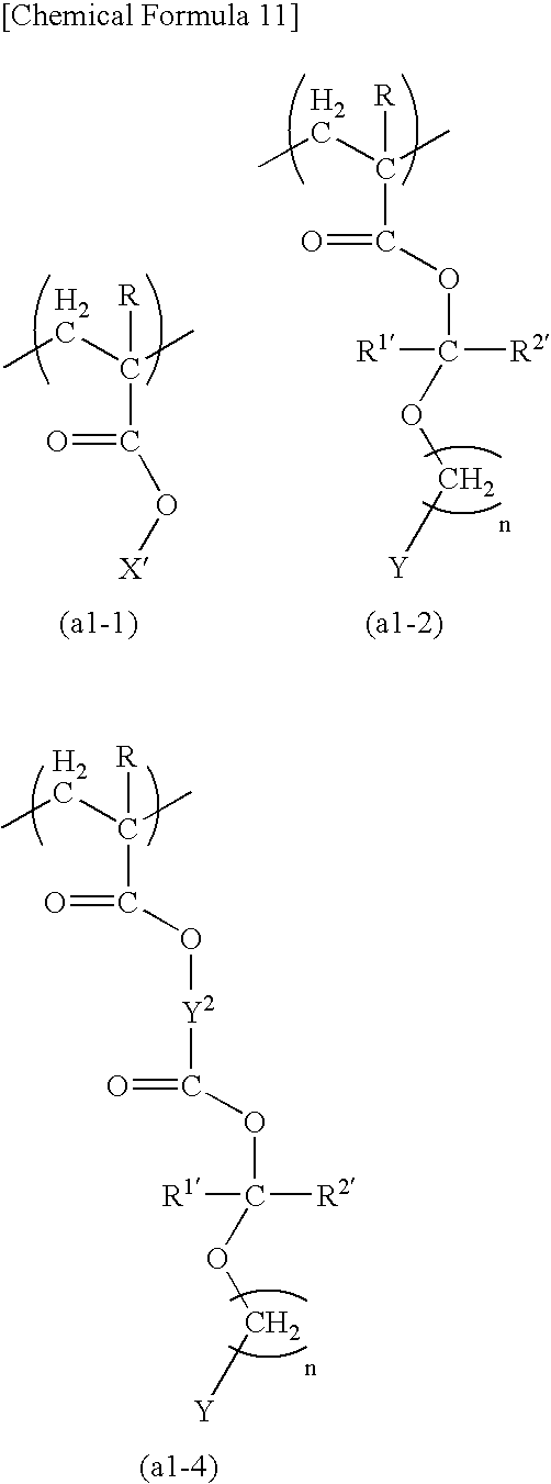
CCC(C)([R])C(O[Y2]C(=O)OC(OC[Y])([R2])[R1])=O.CCC(C)([R])C(OC(OC[Y])([R2])[R1])=O.CCC(C)([R])C(O[X])=O
